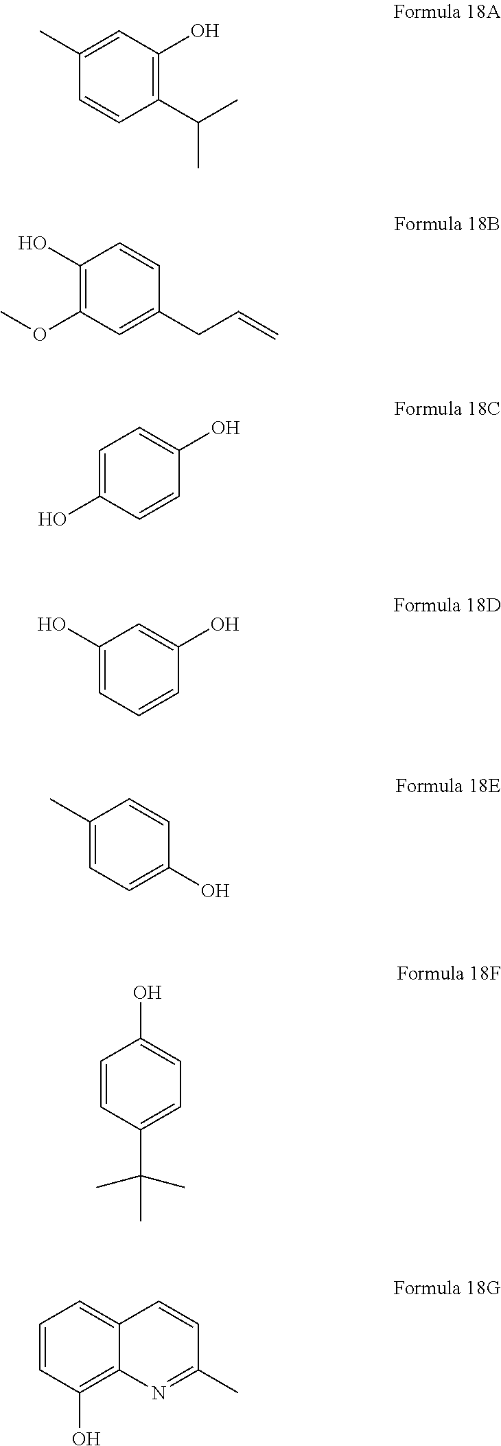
C1=C(C)C=CC(C(C)C)=C1O.C1(O)=C(OC)C=C(CC=C)C=C1.C1=C(O)C=CC(O)=C1.C1(O)=CC=CC(O)=C1.C1(C)=CC=C(O)C=C1.C1=CC(C(C)(C)C)=CC=C1O.C1=CC(O)=C2C(=C1)C=CC(C)=N2
